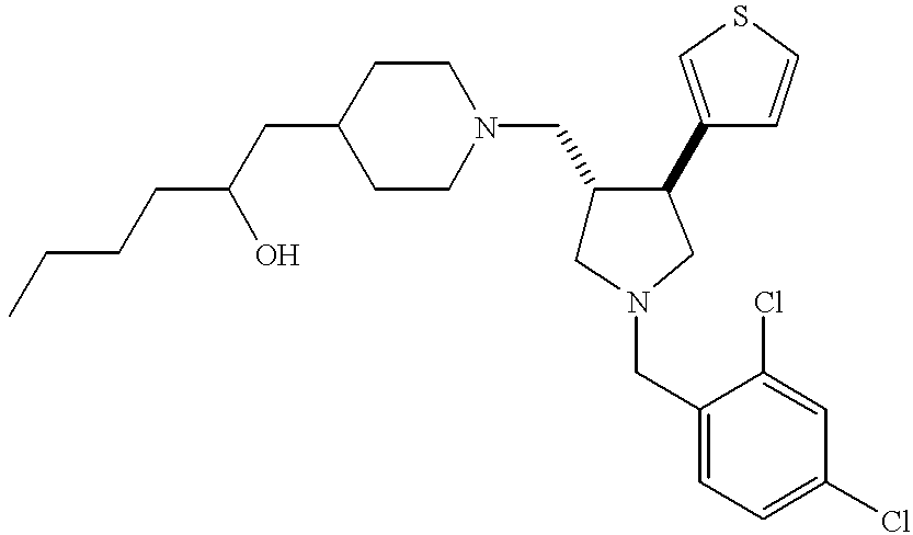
C1(CN2CCC(CC(CCCC)O)CC2)CN(CC2=CC=C(Cl)C=C2Cl)CC1C1=CSC=C1
